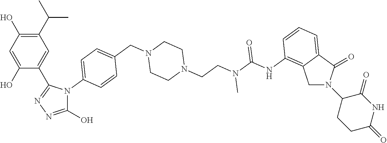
C1N(C2CCC(=O)NC2=O)C(=O)C2=CC=CC(NC(=O)N(C)CCN3CCN(CC4=CC=C(N5C(O)=NN=C5C5=CC(C(C)C)=C(O)C=C5O)C=C4)CC3)=C12
